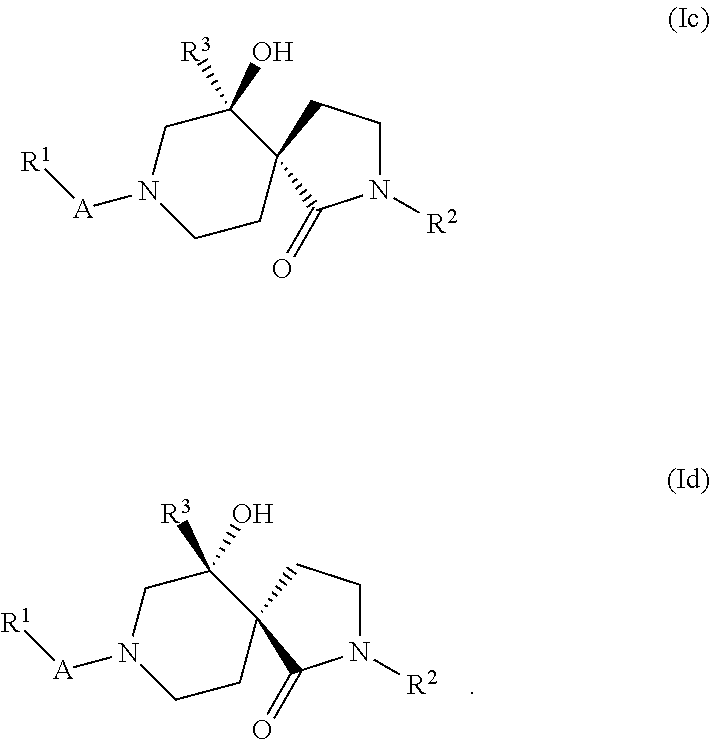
N1([R2])CCC2(C1=O)C([R3])(O)CN([A][R1])CC2.N1([R2])CCC2(C1=O)C([R3])(O)CN([A][R1])CC2
